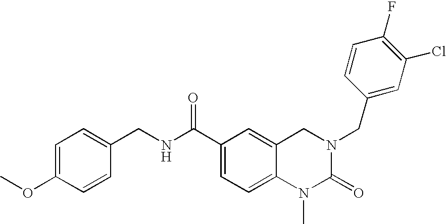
C(C1=CC=C2C(=C1)CN(CC1=CC(Cl)=C(F)C=C1)C(=O)N2C)(NCC1=CC=C(OC)C=C1)=O
